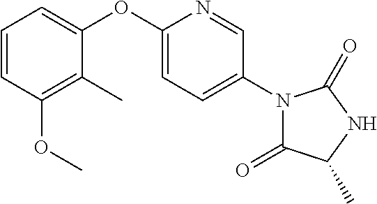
C1=CC(OC)=C(C)C(OC2=CC=C(N3C(=O)C(C)NC3=O)C=N2)=C1
